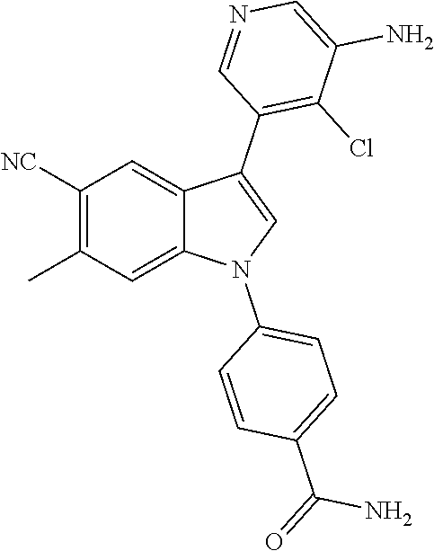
C1([NC])=C(C)C=C2C(=C1)C(C1=C(Cl)C(N)=CN=C1)=CN2C1=CC=C(C(=O)N)C=C1
